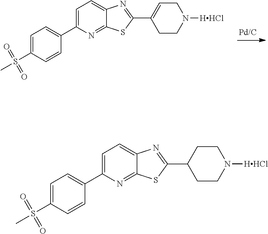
C1(C2=CC=C3C(=N2)SC(C2=CCN([HHCl])CC2)=N3)=CC=C(S(=O)(=O)C)C=C1.C1(C2=CC=C3C(=N2)SC(C2CCN([HHCl])CC2)=N3)=CC=C(S(=O)(=O)C)C=C1
